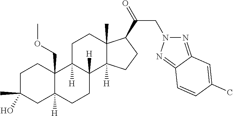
C1C(C)(O)CC2([H])C(COC)(C1)C1([H])C([H])(CC2)C2([H])C(C)(CC1)C(C(=O)CN1N=C3C(=N1)C=CC(C)=C3)CC2
